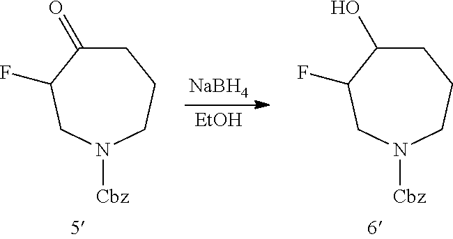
C1C(=O)C(F)CN([Cbz])CC1.[NaBH4].[EtOH].C1C(O)C(F)CN([Cbz])CC1
